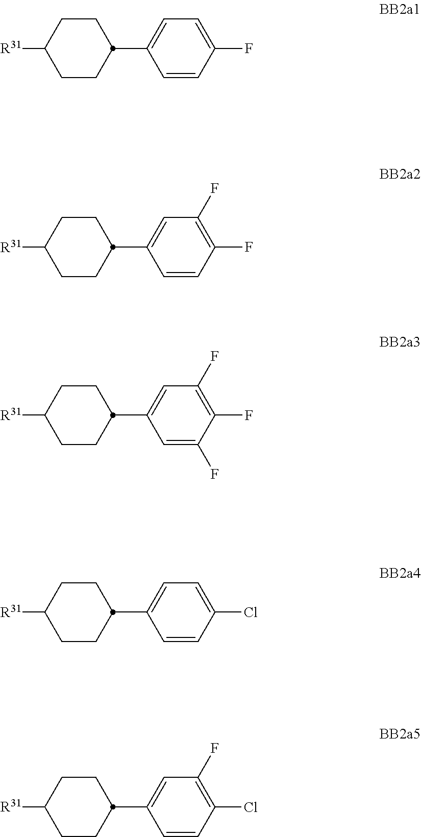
C1CC([R31])CCC1C1=CC=C(F)C=C1.C1CC([R31])CCC1C1=CC(F)=C(F)C=C1.C1CC([R31])CCC1C1=CC(F)=C(F)C(F)=C1.C1=C(Cl)C=CC(C2CCC([R31])CC2)=C1.C1CC([R31])CCC1C1=CC(F)=C(Cl)C=C1
